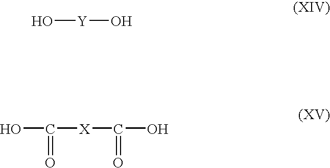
O[Y]O.OC([X]C(O)=O)=O
